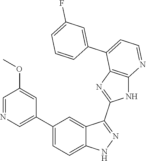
C1(C2=CC=C3C(=C2)C(C2=NC4=C(N2)N=CC=C4C2=CC(F)=CC=C2)=NN3)=CN=CC(OC)=C1
